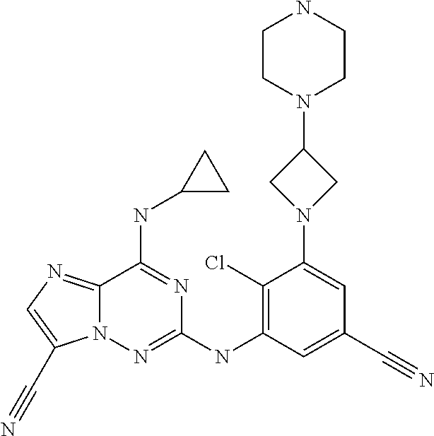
C12=NC=C(C#N)N1N=C(NC1=C(Cl)C(N3CC(N4CCNCC4)C3)=CC(C#N)=C1)N=C2NC1CC1
